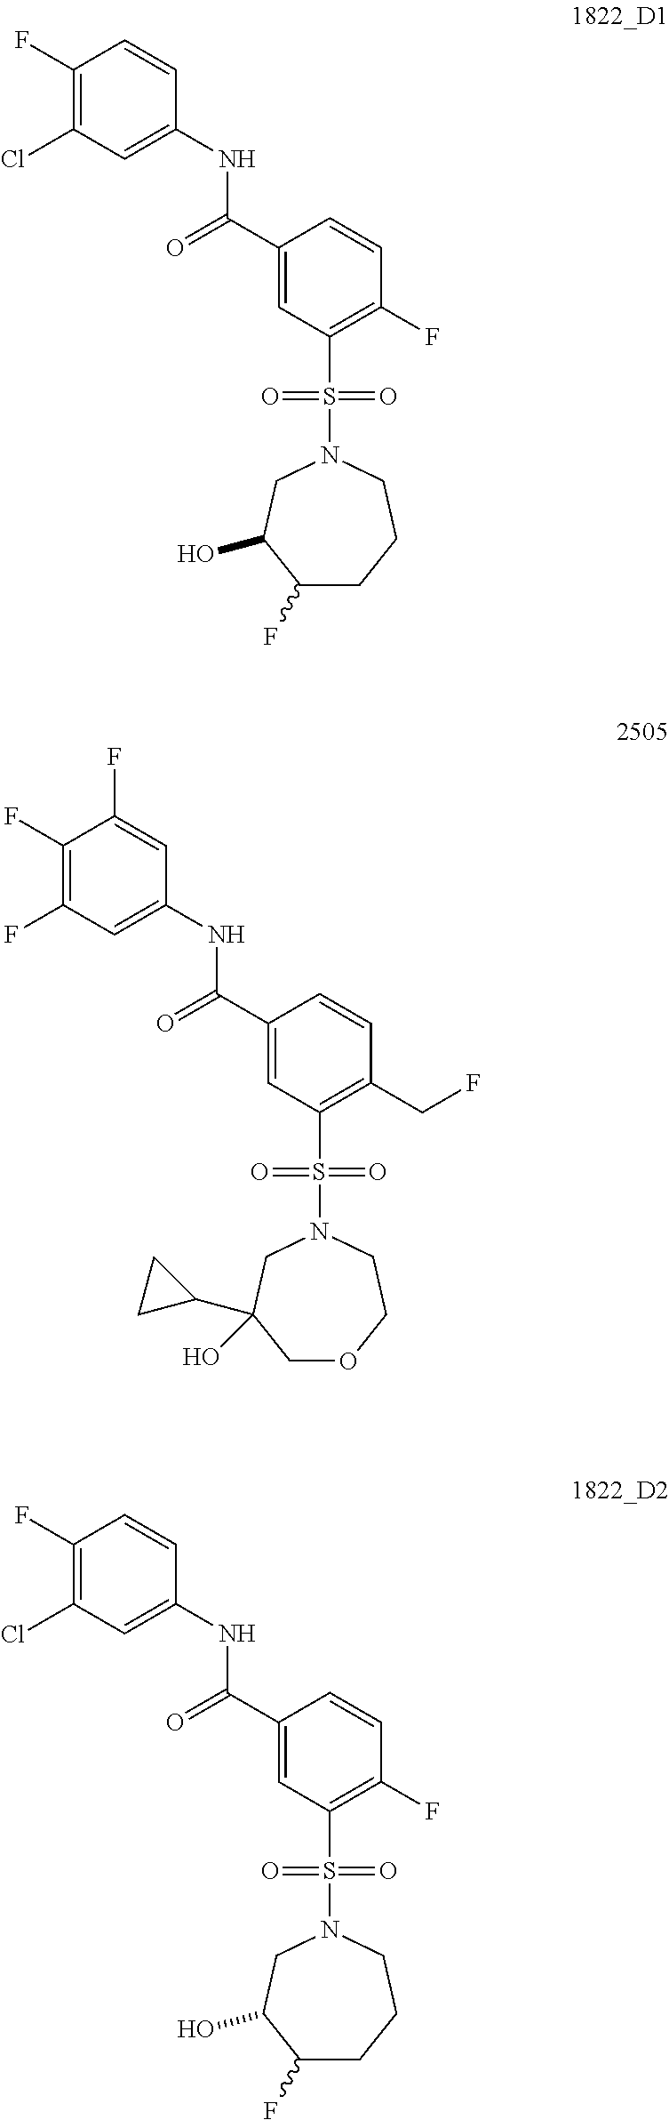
C1(F)=C(F)C=C(NC(C2=CC(S(N3CC(O)(C4CC4)COCC3)(=O)=O)=C(CF)C=C2)=O)C=C1F.C1(F)=C(Cl)C=C(NC(C2=CC(S(N3CC(O)C(F)CCC3)(=O)=O)=C(F)C=C2)=O)C=C1.C1(F)=C(Cl)C=C(NC(C2=CC(S(N3CC(O)C(F)CCC3)(=O)=O)=C(F)C=C2)=O)C=C1
